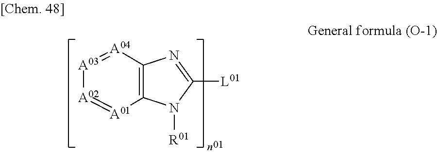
[A03]1=[A04]C2=C([A01]=[A02]1)N([R01])C([L01])=N2
